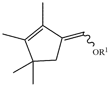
C1C(=C[OR1])C(C)=C(C)C1(C)C
